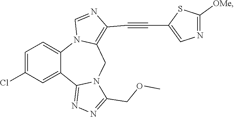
N1=C(COC)N2CC3=C(C#CC4=CN=C([OMe])S4)N=CN3C3=CC=C(Cl)C=C3C2=N1
